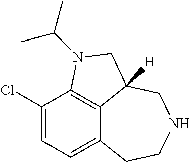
C12=CC=C(Cl)C3=C1C([H])(CNCC2)CN3C(C)C
